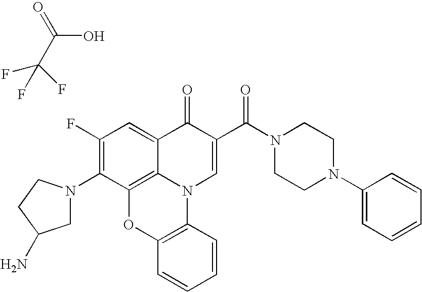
C(C(O)=O)(F)(F)F.C1(F)=C(N2CC(N)CC2)C2=C3C(=C1)C(=O)C(C(N1CCN(C4=CC=CC=C4)CC1)=O)=CN3C1=C(O2)C=CC=C1
